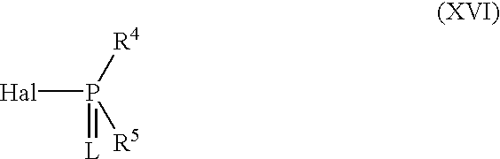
[Hal]P([R5])([R4])=[L]
